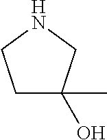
C1C(C)(O)CNC1
